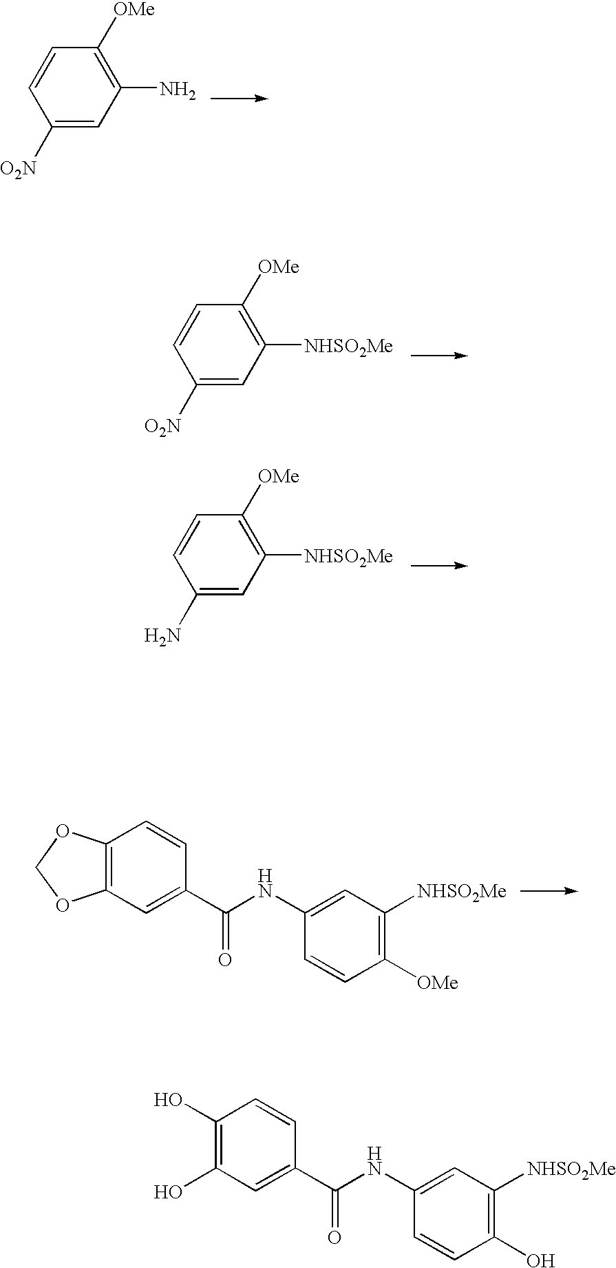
C1([O2N])=CC(N)=C([OMe])C=C1.C1([O2N])=CC([NHSO2Me])=C([OMe])C=C1.C1(N)=CC([NHSO2Me])=C([OMe])C=C1.C12=C(C=C(C(NC3=CC([NHSO2Me])=C([OMe])C=C3)=O)C=C1)OCO2.C1(O)=C(O)C=C(C(NC2=CC([NHSO2Me])=C(O)C=C2)=O)C=C1
